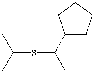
C(SC(C)C1CCCC1)(C)C
